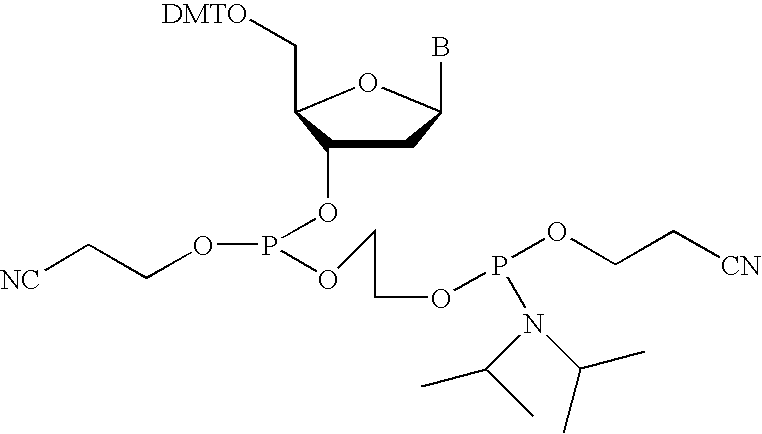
C1C(OP(OCC[NC])OCCOP(OCC[CN])N(C(C)C)C(C)C)C(C[DMTO])OC1B
